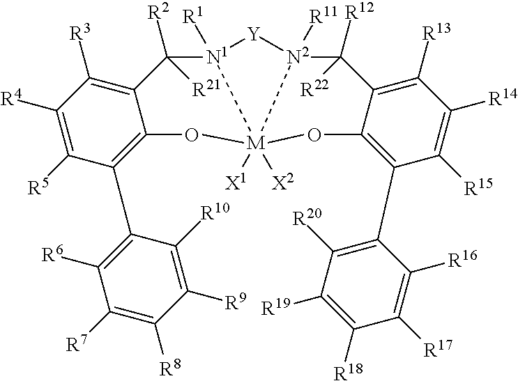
C1([R3])=C2C(=C(C3=C([R6])C([R7])=C([R8])C([R9])=C3[R10])C([R5])=C1[R4])O[M]13([X1])([X2])[N1]([R1])(C2([R2])[R21])[Y][N2]1([R11])C([R12])([R22])C1=C([R13])C([R14])=C([R15])C(C2=C([R20])C([R19])=C([R18])C([R17])=C2[R16])=C1O3
